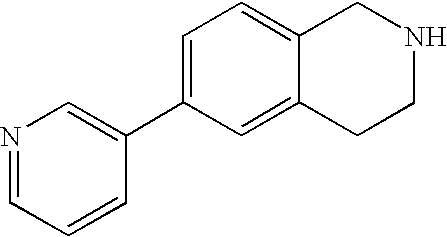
C1=C(C2=CN=CC=C2)C=C2C(=C1)CNCC2
